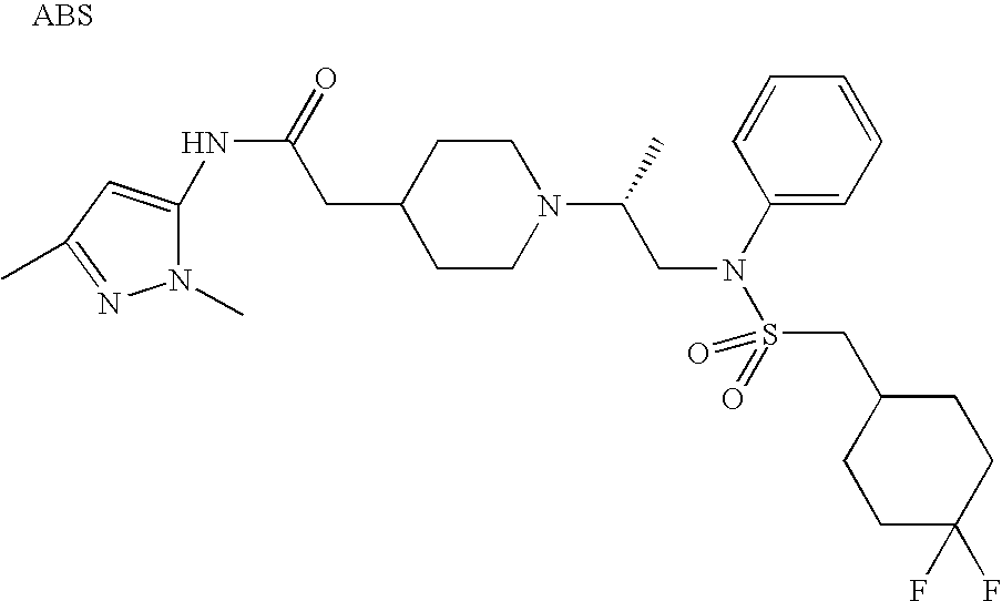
N(C(CC1CCN(C(CN(S(=O)(=O)CC2CCC(F)(F)CC2)C2=CC=CC=C2)C)CC1)=O)C1=CC(C)=NN1C
